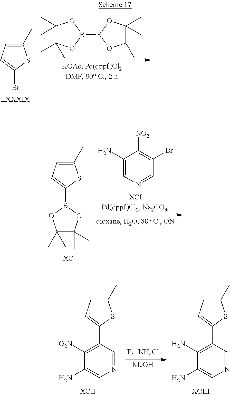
C1(C)=CC=C(Br)S1.B1(B2OC(C)(C)C(C)(C)O2)OC(C)(C)C(C)(C)O1.C1(C)=CC=C(B2OC(C)(C)C(C)(C)O2)S1.C1(N)=CN=CC(Br)=C1[NO2].C1(C)=CC=C(C2=C([O2N])C(N)=CN=C2)S1.C1(C)=CC=C(C2=C(N)C(N)=CN=C2)S1.[MeOH].[XCIII]
